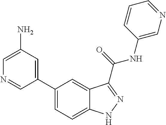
C1(N)=CN=CC(C2=CC=C3C(=C2)C(C(NC2=CN=CC=C2)=O)=NN3)=C1
